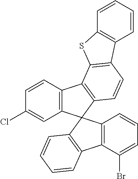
C12=C(C=CC(Cl)=C1)C1=C(C=CC3=C1SC1=C3C=CC=C1)C21C2=C(C(Br)=CC=C2)C2=C1C=CC=C2
